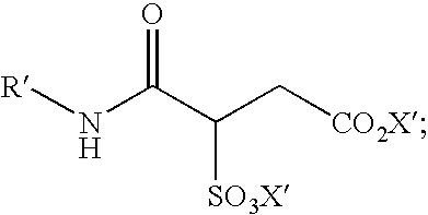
C(C[CO2X])(C(N[R])=O)[SO3X]
